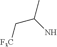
C(C(N)C)[F3C]
